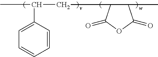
CC(CC1C(C)C(=O)OC1=O)C1=CC=CC=C1
